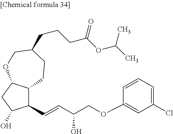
C1(C=CC(COC2=CC(Cl)=CC=C2)O)C2C(CC1O)OCC(CCCC(OC(C)C)=O)CC2
